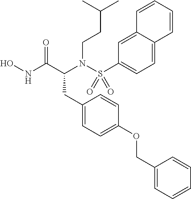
ONC(C(N(S(=O)(=O)C1=CC=C2C(=C1)C=CC=C2)CCC(C)C)CC1=CC=C(OCC2=CC=CC=C2)C=C1)=O
